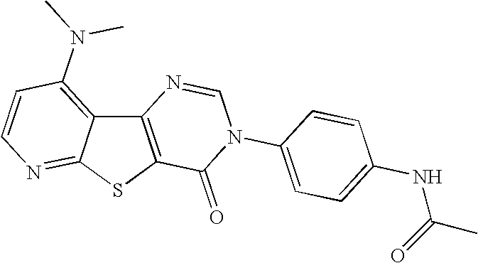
C12=C(SC3=NC=CC(N(C)C)=C13)C(=O)N(C1=CC=C(NC(C)=O)C=C1)C=N2
